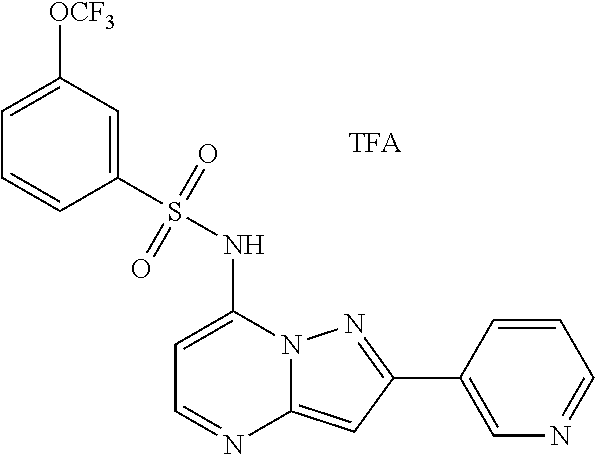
C1=C(NS(C2=CC([OCF3])=CC=C2)(=O)=O)N2C(=CC(C3=CN=CC=C3)=N2)N=C1
